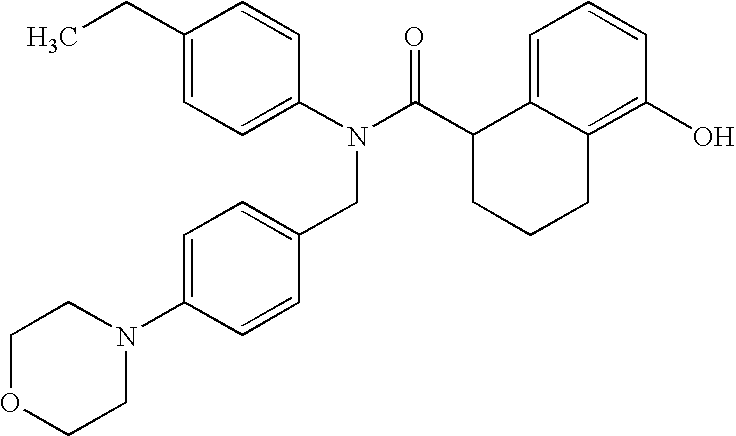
C1(CC)=CC=C(N(C(C2CCCC3=C(O)C=CC=C23)=O)CC2=CC=C(N3CCOCC3)C=C2)C=C1
